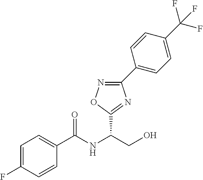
C1=C(F)C=CC(C(NC(CO)C2=NC(C3=CC=C(C(F)(F)F)C=C3)=NO2)=O)=C1
